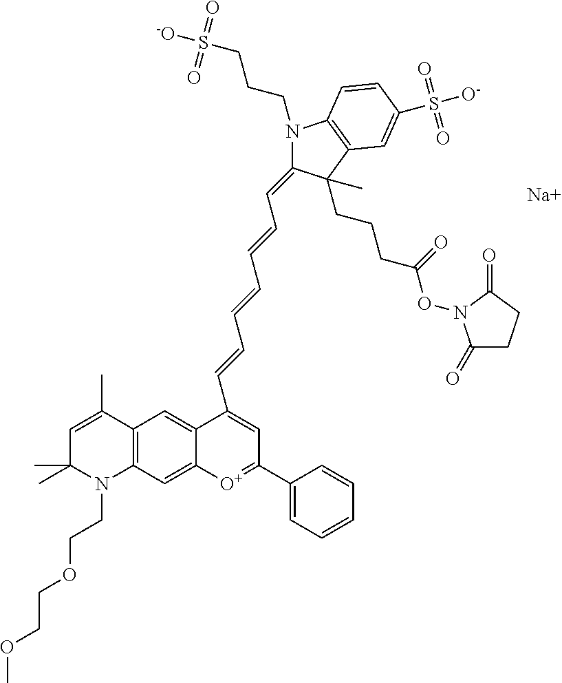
[Na].C12=C(C=C3C(=C1)C(C=CC=CC=CC=C1N(CCCS([-O])(=O)=O)C4=C(C1(CCCC(ON1C(=O)CCC1=O)=O)C)C=C(S([O-])(=O)=O)C=C4)=CC(C1=CC=CC=C1)=[O+]3)N(CCOCCOC)C(C)(C)C=C2C
